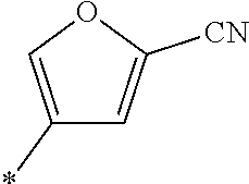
C1(*)=COC([CN])=C1
